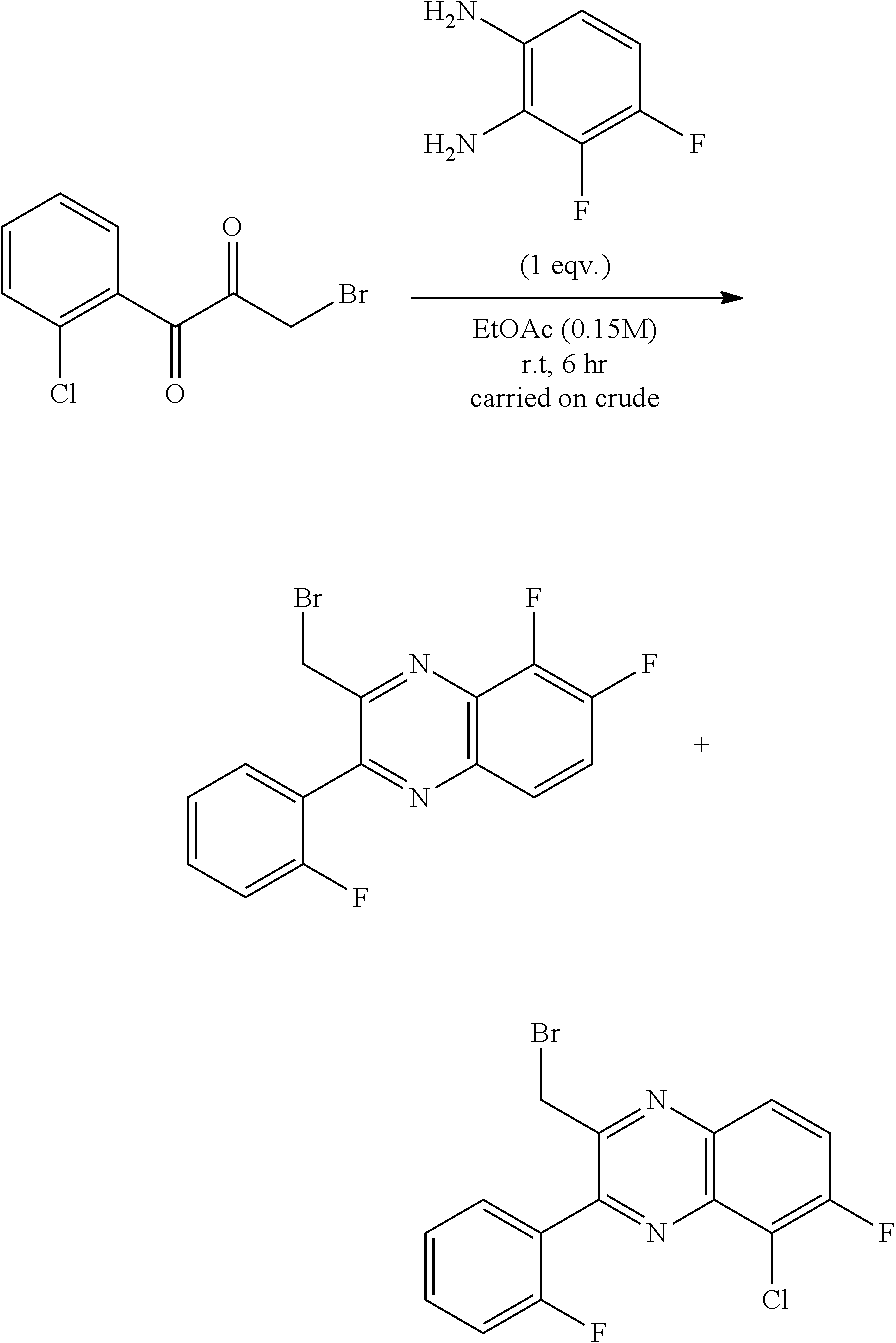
C12=C(C(F)=C(F)C=C1)N=C(CBr)C(C1=CC=CC=C1F)=N2.C1(N)=C(N)C(F)=C(F)C=C1.C1=CC(Cl)=C(C(C(CBr)=O)=O)C=C1.C12=C(C=CC(F)=C1Cl)N=C(CBr)C(C1=CC=CC=C1F)=N2
